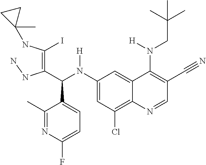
C1(N(C(C(=C(NC2(C)CC2)I)NN)C2=CC=C(F)N=C2C)[H])=CC(Cl)=C2C(=C1)C(N(CC(C)(C)C)[H])=C(C#N)C=N2
